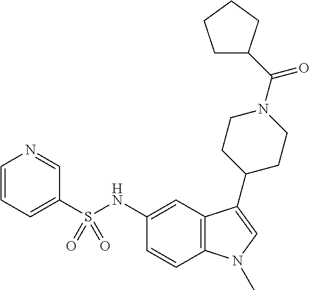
C1(S(NC2=CC3=C(C=C2)N(C)C=C3C2CCN(C(=O)C3CCCC3)CC2)(=O)=O)=CC=CN=C1
